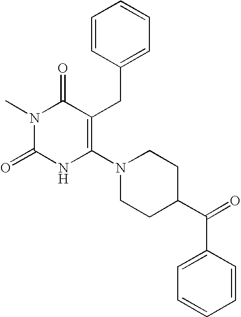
N1(C)C(=O)NC(N2CCC(C(C3=CC=CC=C3)=O)CC2)=C(CC2=CC=CC=C2)C1=O
